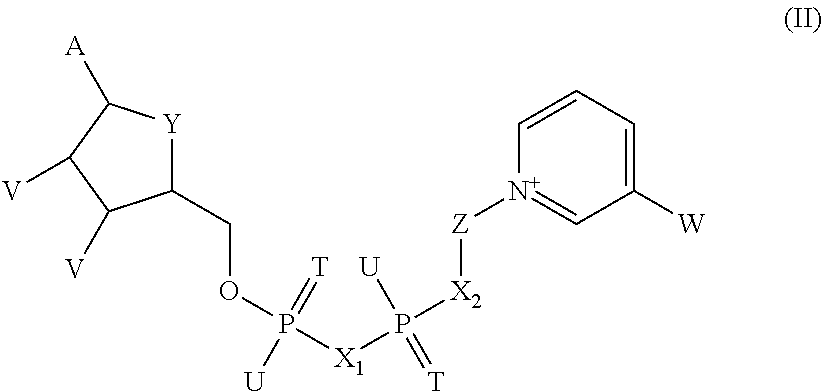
C1(COP([U])(=[T])[X1]P([U])(=[T])[X2][Z][N+]2=CC([W])=CC=C2)[Y]C([A])C([V])C1[V]
